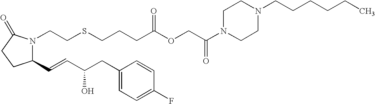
C1=C(CC(C=CC2CCC(=O)N2CCSCCCC(=O)OCC(N2CCN(CCCCCC)CC2)=O)O)C=CC(F)=C1
